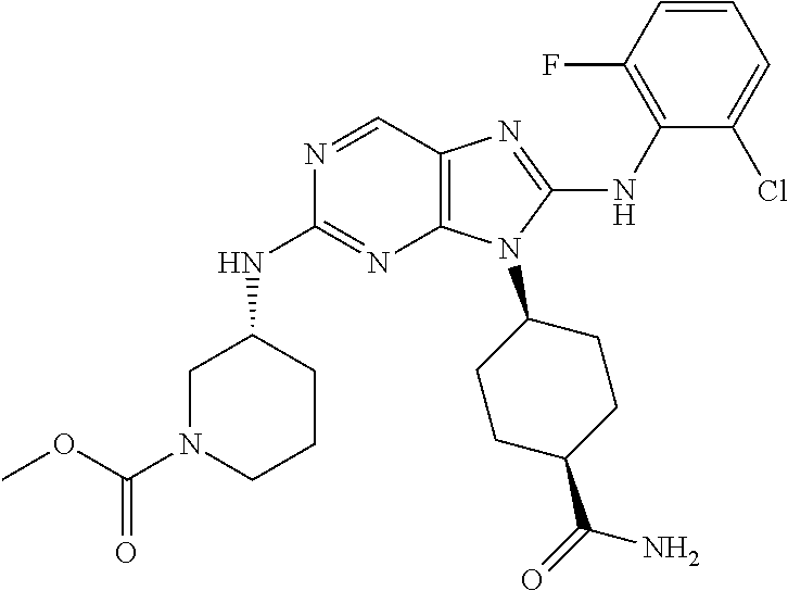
N1=CC2=C(N=C1NC1CN(C(OC)=O)CCC1)N(C1CCC(C(=O)N)CC1)C(NC1=C(F)C=CC=C1Cl)=N2
